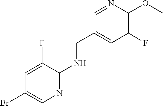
C1=NC(OC)=C(F)C=C1CNC1=NC=C(Br)C=C1F
